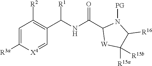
C1=C([R3a])[X4]=CC(C(NC(C2[W]C([R15a])([R15b])C([R16])N2[PG])=O)[R1])=C1[R2]
